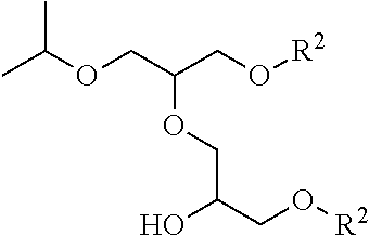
O(CC(CO[R2])OCC(CO[R2])O)C(C)C
